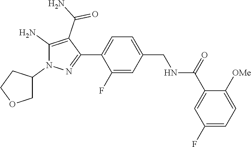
C1=C(F)C(C2=NN(C3CCOC3)C(N)=C2C(N)=O)=CC=C1CNC(C1=CC(F)=CC=C1[OMe])=O
